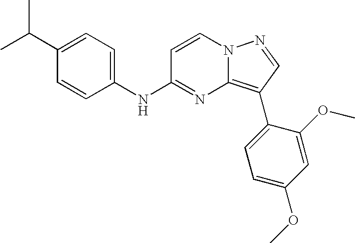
C1(C(C)C)=CC=C(NC2=NC3=C(C4=CC=C(OC)C=C4OC)C=NN3C=C2)C=C1
